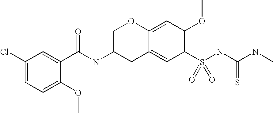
C1(Cl)=CC=C(OC)C(C(NC2CC3=CC(S(NC(NC)=S)(=O)=O)=C(OC)C=C3OC2)=O)=C1
